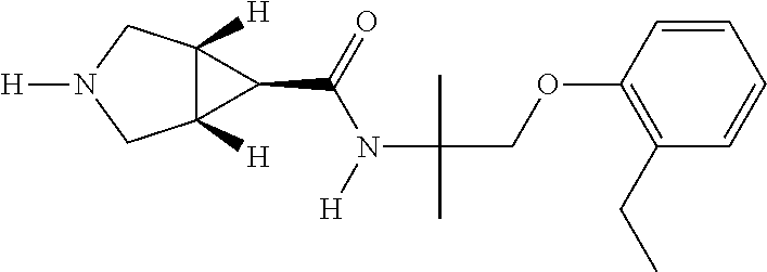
C12([H])C([H])(CN([H])C1)C2C(=O)N([H])C(C)(COC1=C(CC)C=CC=C1)C
